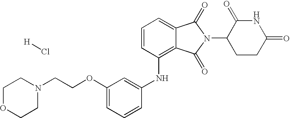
N(C1=C2C(=CC=C1)C(=O)N(C1CCC(=O)NC1=O)C2=O)C1=CC(OCCN2CCOCC2)=CC=C1.[H]Cl
